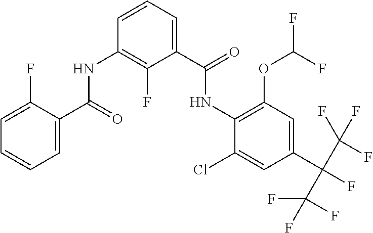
C1=C(F)C(C(=O)NC2=C(F)C(C(=O)NC3=C(OC(F)F)C=C(C(C(F)(F)F)(C(F)(F)F)F)C=C3Cl)=CC=C2)=CC=C1
